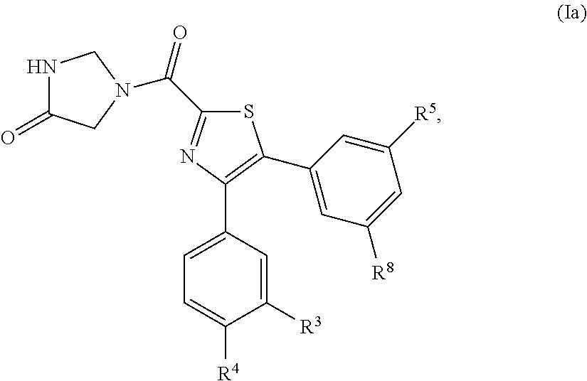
N1C(=O)CN(C(C2=NC(C3=CC=C([R4])C([R3])=C3)=C(C3=CC([R8])=CC([R5])=C3)S2)=O)C1
